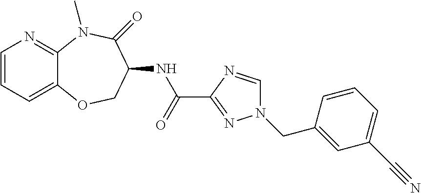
C1=CC=C2C(=N1)N(C)C(=O)C(NC(C1=NN(CC3=CC(C#N)=CC=C3)C=N1)=O)CO2
